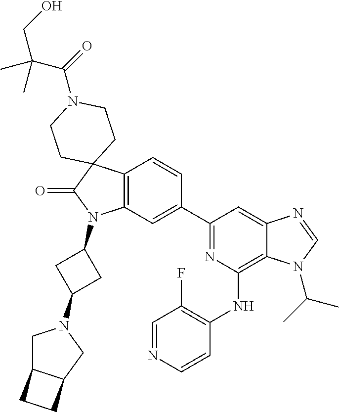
C12=C(C=C(C3=NC(NC4=C(F)C=NC=C4)=C4C(=C3)N=CN4C(C)C)C=C1)N(C1CC(N3CC4C(C3)CC4)C1)C(=O)C21CCN(C(=O)C(CO)(C)C)CC1
